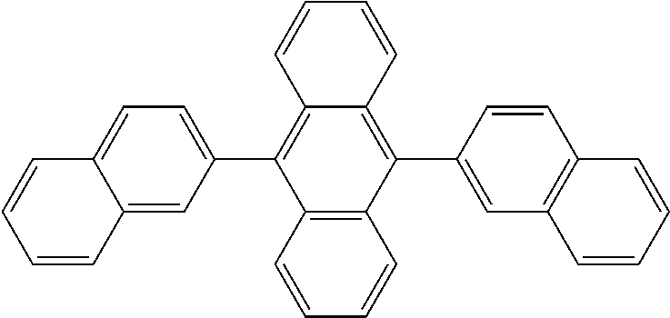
C1=CC=CC2=C1C(C1=CC=C3C(=C1)C=CC=C3)=C1C(=C2C2=CC3=C(C=C2)C=CC=C3)C=CC=C1
